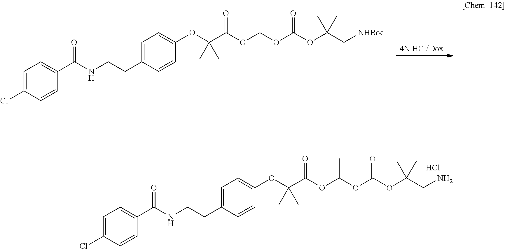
[4N HCl/Dox].C1=C(Cl)C=CC(C(NCCC2=CC=C(OC(C(=O)OC(C)OC(OC(C[NHBoc])(C)C)=O)(C)C)C=C2)=O)=C1.C1=C(Cl)C=CC(C(NCCC2=CC=C(OC(C(=O)OC(C)OC(OC(CN)(C)C)=O)(C)C)C=C2)=O)=C1.Cl
